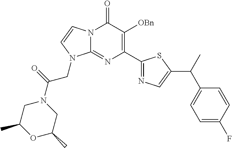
N12C(=NC(C3=NC=C(C(C4=CC=C(F)C=C4)C)S3)=C([OBn])C1=O)N(CC(N1CC(C)OC(C)C1)=O)C=C2
